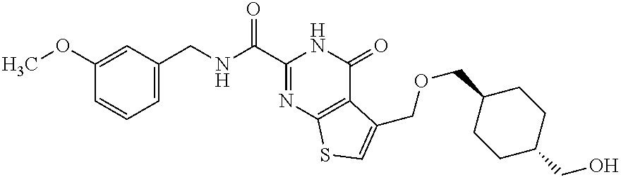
C1(OC)=CC(CNC(C2=NC3=C(C(=O)N2)C(COCC2CCC(CO)CC2)=CS3)=O)=CC=C1
